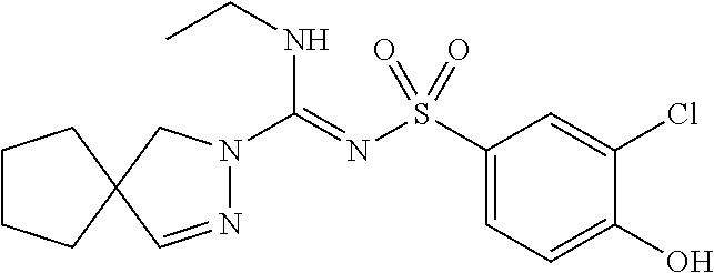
C1(S(N=C(NCC)N2N=CC3(C2)CCCC3)(=O)=O)=CC=C(O)C(Cl)=C1
